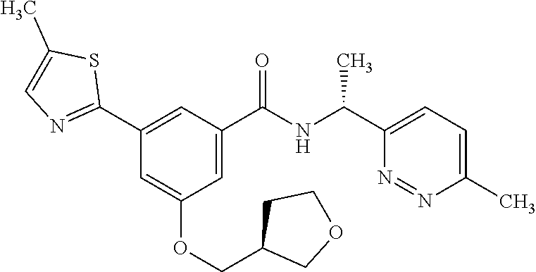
C1(C2=NC=C(C)S2)=CC(C(NC(C2=CC=C(C)N=N2)C)=O)=CC(OCC2COCC2)=C1
